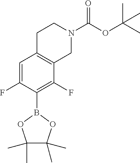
C1=C(F)C(B2OC(C)(C)C(C)(C)O2)=C(F)C2=C1CCN(C(OC(C)(C)C)=O)C2
